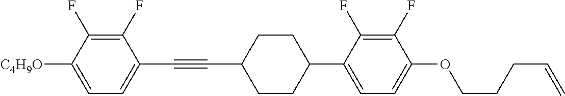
C1(F)=C(F)C([C4H9O])=CC=C1C#CC1CCC(C2=CC=C(OCCCC=C)C(F)=C2F)CC1
